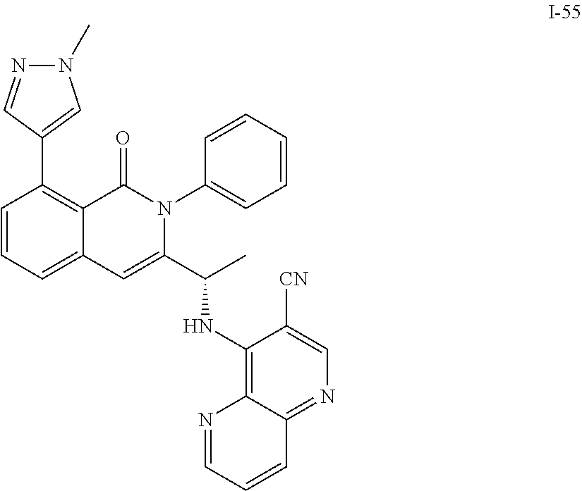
N1(C)N=CC(C2=C3C(=CC=C2)C=C(C(C)NC2=C4C(=NC=C2[CN])C=CC=N4)N(C2=CC=CC=C2)C3=O)=C1
